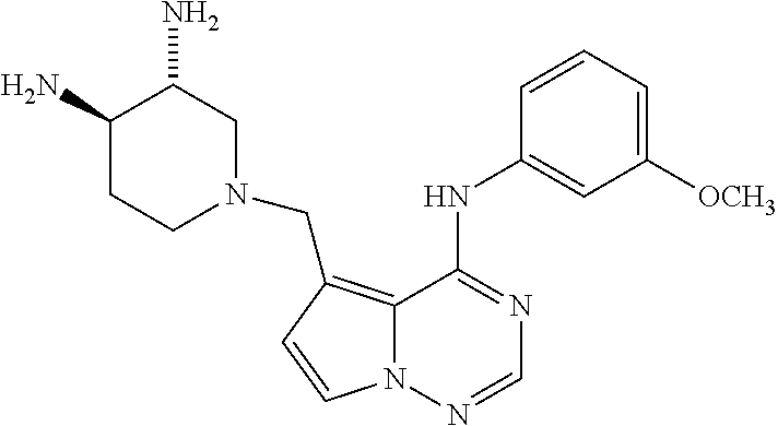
C1([OCH3])=CC=CC(NC2=NC=NN3C2=C(CN2CCC(N)C(N)C2)C=C3)=C1
